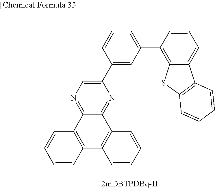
C1=CC(C2=CN=C3C(=N2)C2=C(C4=C3C=CC=C4)C=CC=C2)=CC(C2=C3C(=CC=C2)C2=C(S3)C=CC=C2)=C1
